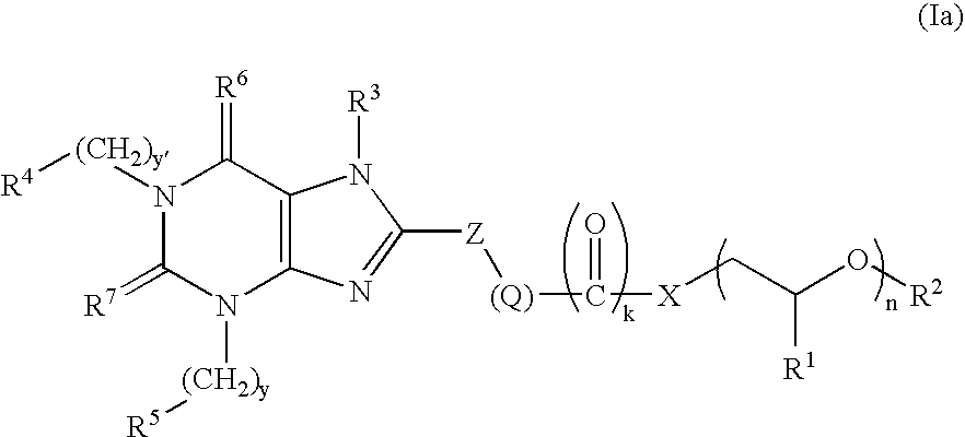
N1([(CH2)y][R4])C(=[R7])N([(CH2)y][R5])C2=C(C1=[R6])N([R3])C([Z][(Q)]C([X]CC(O[R2])[R1])=O)=N2
